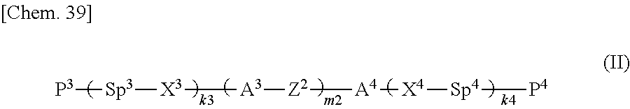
[P3][Sp3][X3][A3][Z2][A4][X4][Sp4][P4]
